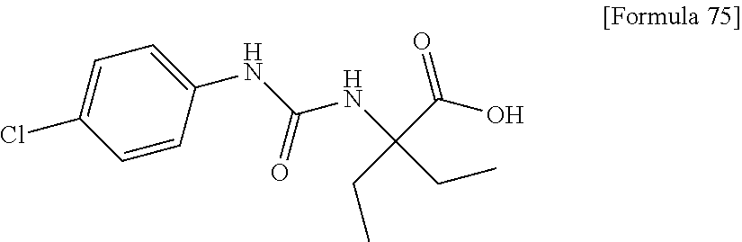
C1(NC(NC(C(O)=O)(CC)CC)=O)=CC=C(Cl)C=C1
